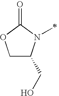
C1C(CO)N(C)C(=O)O1
